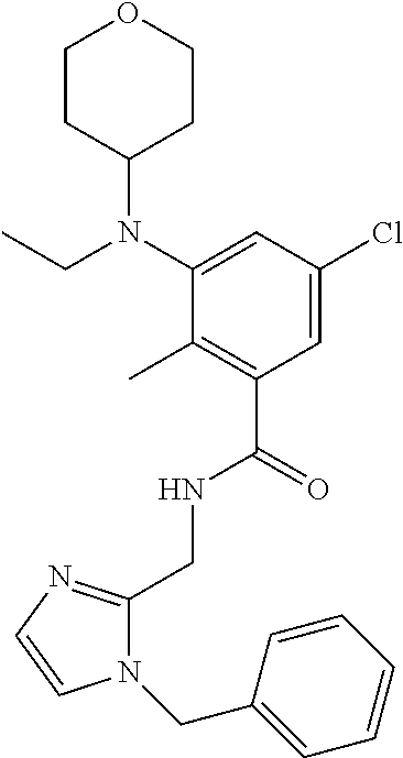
C1(CNC(C2=C(C)C(N(C3CCOCC3)CC)=CC(Cl)=C2)=O)=NC=CN1CC1=CC=CC=C1
